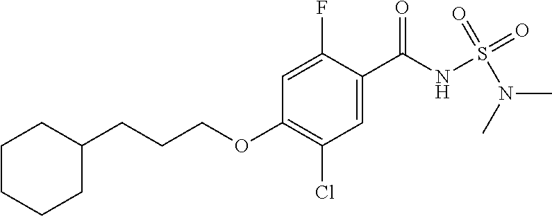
C1=C(F)C(C(NS(N(C)C)(=O)=O)=O)=CC(Cl)=C1OCCCC1CCCCC1
